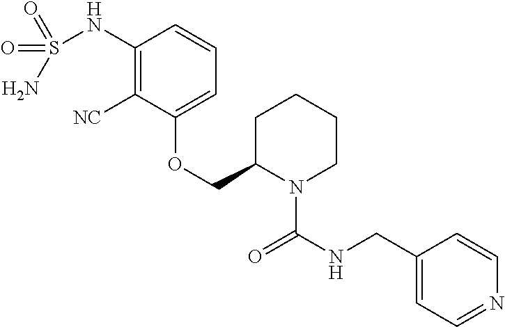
C1(NS(=O)(=O)N)=C([NC])C(OCC2N(C(=O)NCC3=CC=NC=C3)CCCC2)=CC=C1
